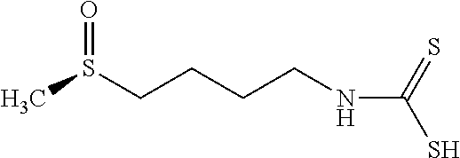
O=S(CCCCNC(S)=S)C
